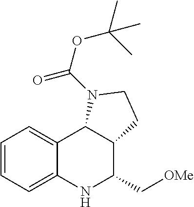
C1=CC=C2C(=C1)C1C(C(C[OMe])N2)CCN1C(OC(C)(C)C)=O
